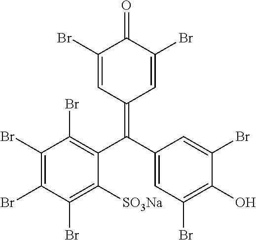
C1(Br)=CC(=C(C2=CC(Br)=C(O)C(Br)=C2)C2=C(Br)C(Br)=C(Br)C(Br)=C2[SO3Na])C=C(Br)C1=O
